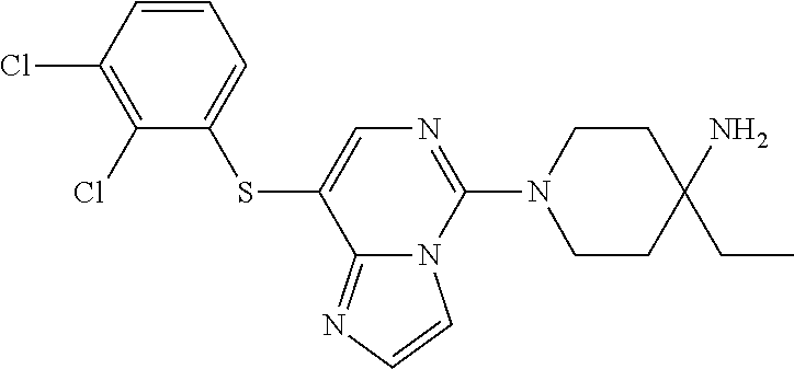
C12=NC=CN1C(N1CCC(CC)(N)CC1)=NC=C2SC1=CC=CC(Cl)=C1Cl
